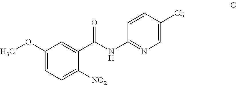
C1(OC)=CC=C([NO2])C(C(NC2=NC=C(Cl)C=C2)=O)=C1
